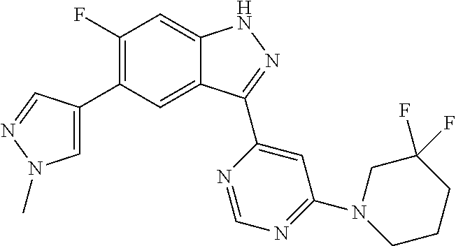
C1(F)=C(C2=CN(C)N=C2)C=C2C(=C1)NN=C2C1=CC(N2CCCC(F)(F)C2)=NC=N1
